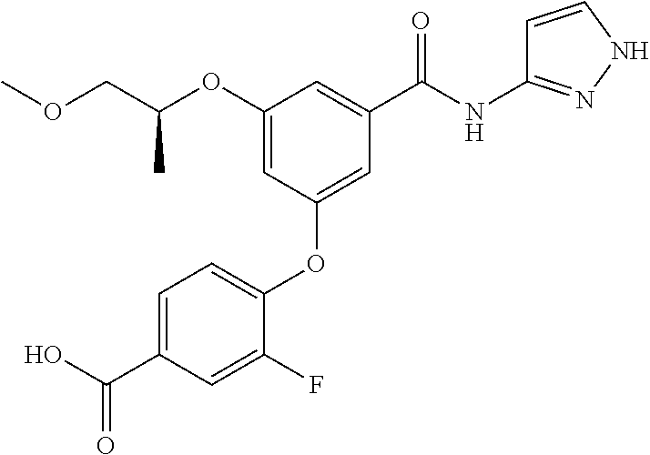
C1=C(F)C(OC2=CC(C(NC3=NNC=C3)=O)=CC(OC(COC)C)=C2)=CC=C1C(O)=O
